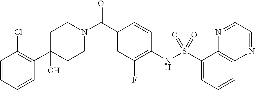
C1(C2=C(Cl)C=CC=C2)(O)CCN(C(C2=CC(F)=C(NS(C3=CC=CC4=C3N=CC=N4)(=O)=O)C=C2)=O)CC1
